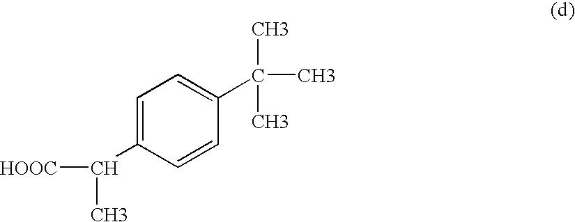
C([HOOC])(C)C1=CC=C(C(C)(C)C)C=C1
